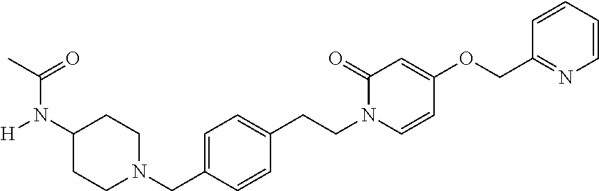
C1(N([H])C(C)=O)CCN(CC2=CC=C(CCN3C=CC(OCC4=NC=CC=C4)=CC3=O)C=C2)CC1
